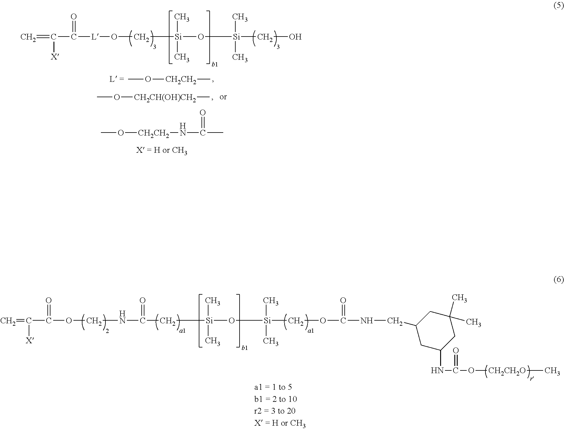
C([X])(C(=O)OCNC(C[Si](C)(C)O[Si](COC(NCC1CC(C)(C)CC(NC(O[CH2CH2O]C)=O)C1)=O)(C)C)=O)=C.CO[CH2CH2]C.CO[CH2CH(OH)CH2]C.C([X])(C(=O)[L]OC[Si](C)(C)O[Si](CO)(C)C)=C.CO[CH2CH2]NC(C)=O
